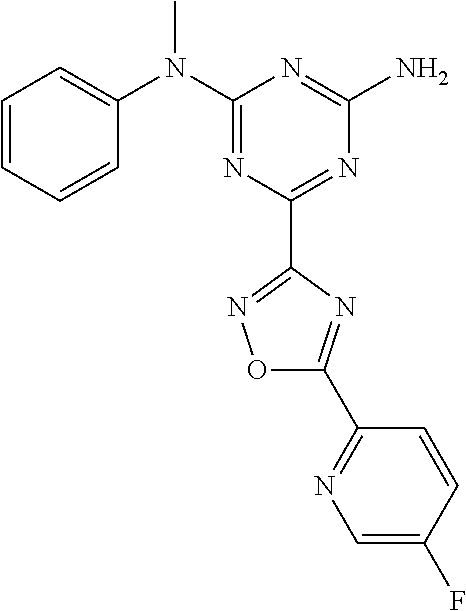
C1=CC=CC(N(C2=NC(C3=NOC(C4=NC=C(F)C=C4)=N3)=NC(N)=N2)C)=C1
